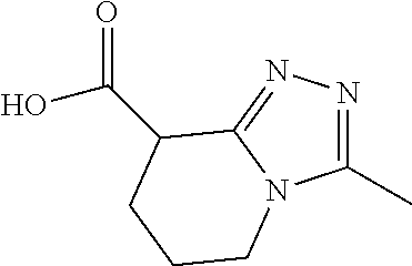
C1(C)=NN=C2N1CCCC2C(=O)O
